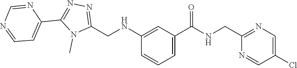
C1(NCC2=NN=C(C3=CC=NC=N3)N2C)=CC(C(NCC2=NC=C(Cl)C=N2)=O)=CC=C1
